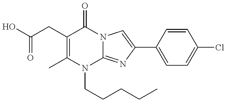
C1(CC(O)=O)=C(C)N(CCCCC)C2=NC(C3=CC=C(Cl)C=C3)=CN2C1=O
